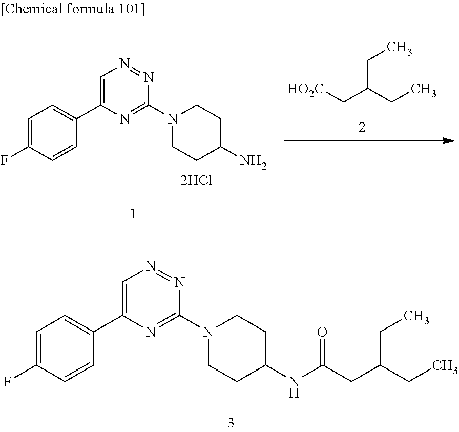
C(CC(CC)CC)(NC1CCN(C2=NC(C3=CC=C(F)C=C3)=CN=N2)CC1)=O.C1=C(C2=CC=C(F)C=C2)N=C(N2CCC(N)CC2)N=N1.[HO2C]CC(CC)CC
